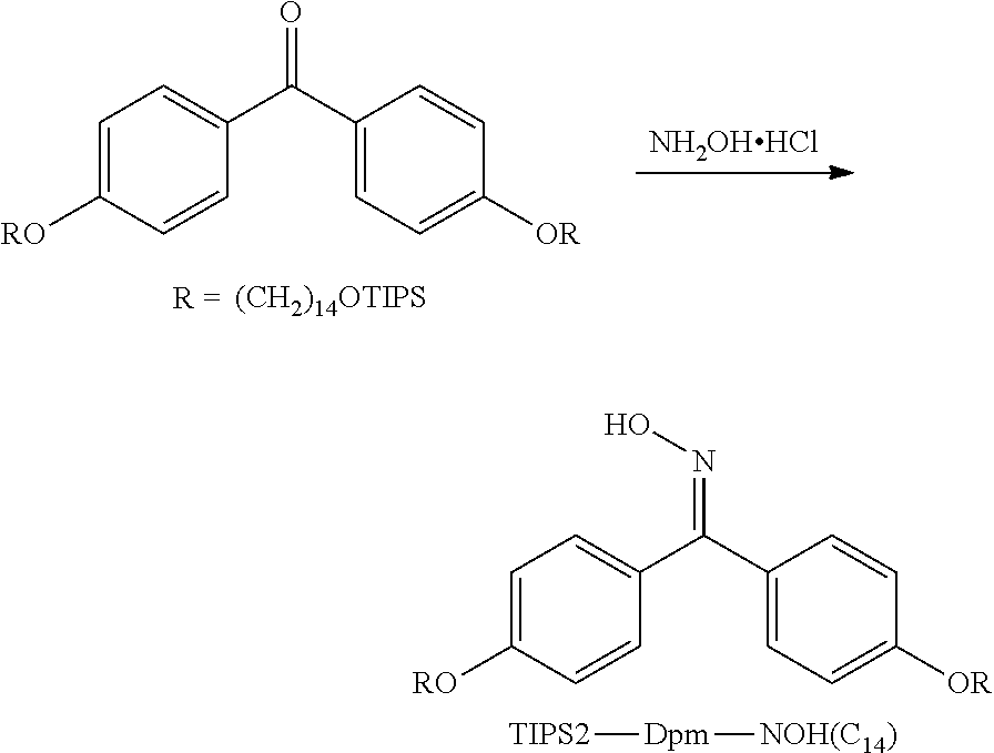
C1=C([RO])C=CC(C(C2=CC=C([OR])C=C2)=O)=C1.[(CH2)14OTIPS].[NH2OHHCl].C1=C([RO])C=CC(C(C2=CC=C([OR])C=C2)=NO)=C1.[TIPS2][Dpm][NOH(C14)]
